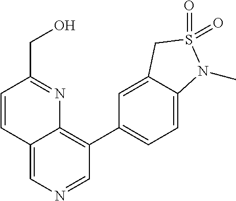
C12=CN=CC(C3=CC=C4C(=C3)CS(=O)(=O)N4C)=C1N=C(CO)C=C2
